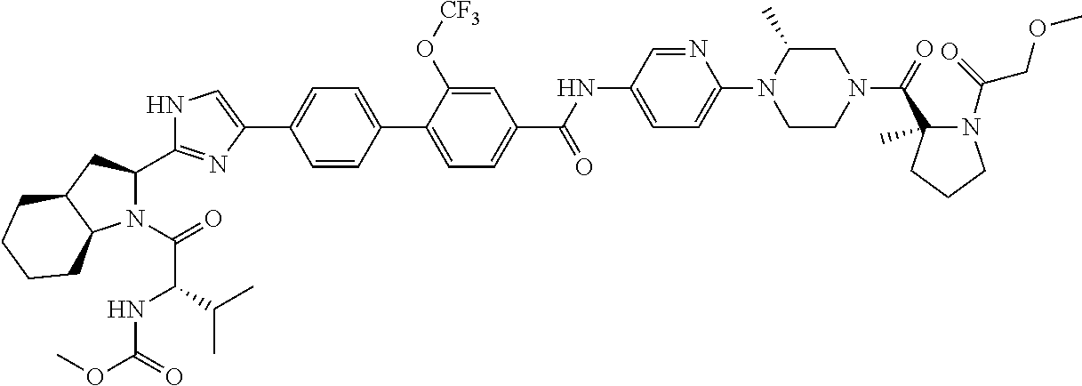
N1(C(=O)C(NC(OC)=O)C(C)C)C(C2=NC(C3=CC=C(C4=CC=C(C(NC5=CC=C(N6CCN(C(=O)C7(C)N(C(COC)=O)CCC7)CC6C)N=C5)=O)C=C4O[CF3])C=C3)=CN2)CC2C1CCCC2
